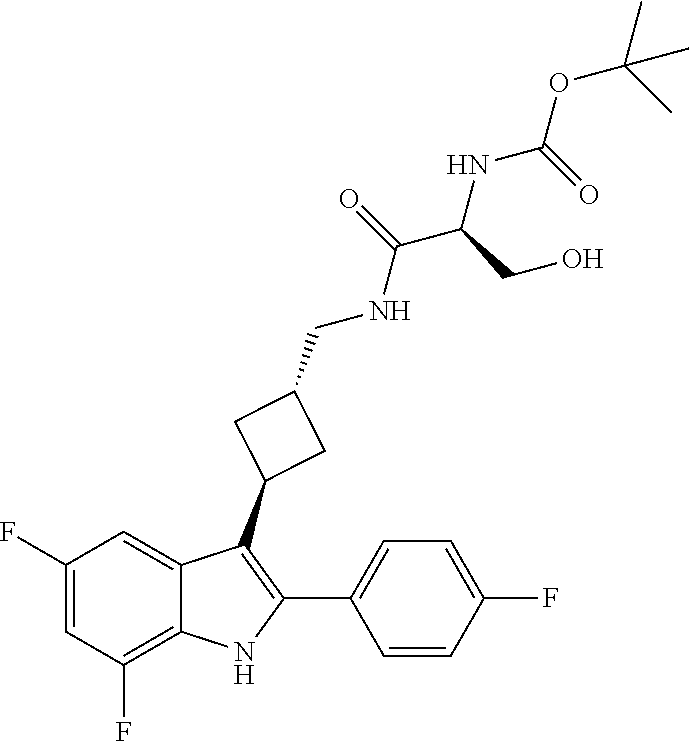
C1=C(C2=C(C3CC(CNC(=O)C(NC(OC(C)(C)C)=O)CO)C3)C3=CC(F)=CC(F)=C3N2)C=CC(F)=C1
